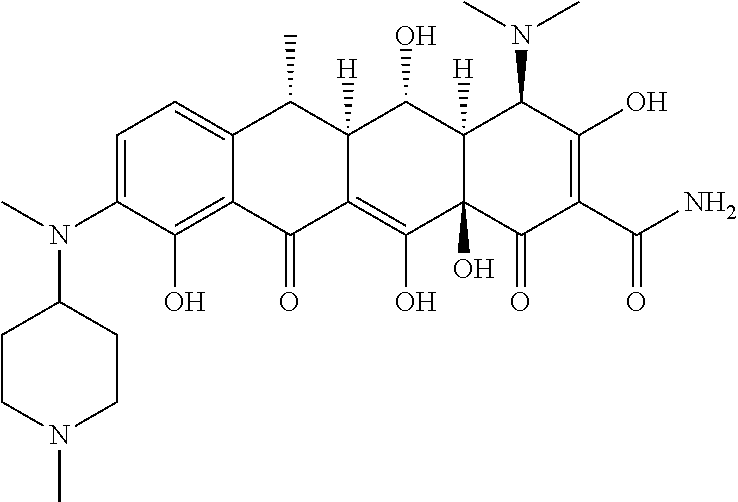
C1=C(N(C)C2CCN(C)CC2)C(O)=C2C(=C1)C(C)C1([H])C(=C(O)C3(O)C([H])(C1O)C(N(C)C)C(O)=C(C(N)=O)C3=O)C2=O
